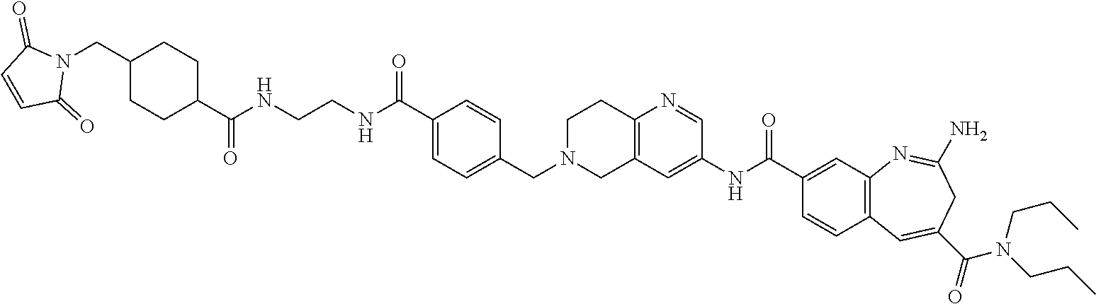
N1=CC(NC(C2=CC3=C(C=C2)C=C(C(=O)N(CCC)CCC)CC(N)=N3)=O)=CC2=C1CCN(CC1=CC=C(C(NCCNC(C3CCC(CN4C(=O)C=CC4=O)CC3)=O)=O)C=C1)C2
